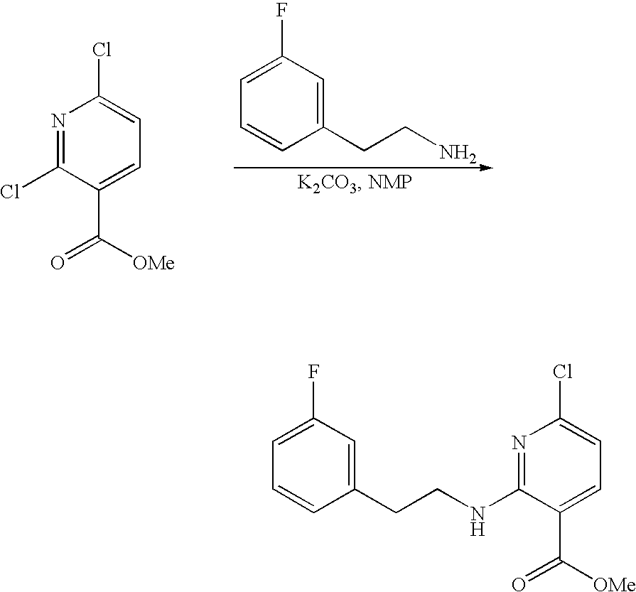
C1(CCN)=CC(F)=CC=C1.N1=C(Cl)C(C(=O)[OMe])=CC=C1Cl.N1=C(NCCC2=CC(F)=CC=C2)C(C(=O)[OMe])=CC=C1Cl
